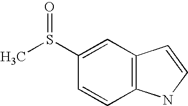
C1=CC2=C(C=C1S(C)=O)C=CN2
